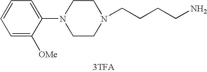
C(CCCN)N1CCN(C2=CC=CC=C2[OMe])CC1
